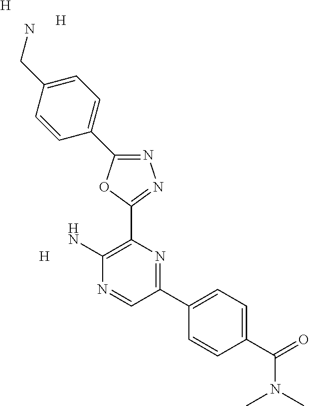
[H].N1=C(C2=CC=C(CN)C=C2)OC(C2=C(N)N=CC(C3=CC=C(C(=O)N(C)C)C=C3)=N2)=N1.[H].[H]
